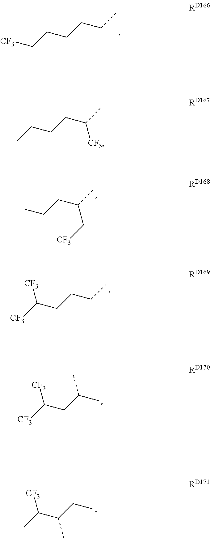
C(CCCC)C[CF3].C(CCC(C)[CF3])C.CCCC(C)C[CF3].C(CCCC)([CF3])[CF3].C(CC(C)C)([CF3])[CF3].C(C(CC)C)(C)[CF3]
